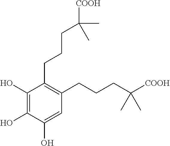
C1(O)=C(O)C(O)=CC(CCCC([COOH])(C)C)=C1CCCC(C)(C)[COOH]
